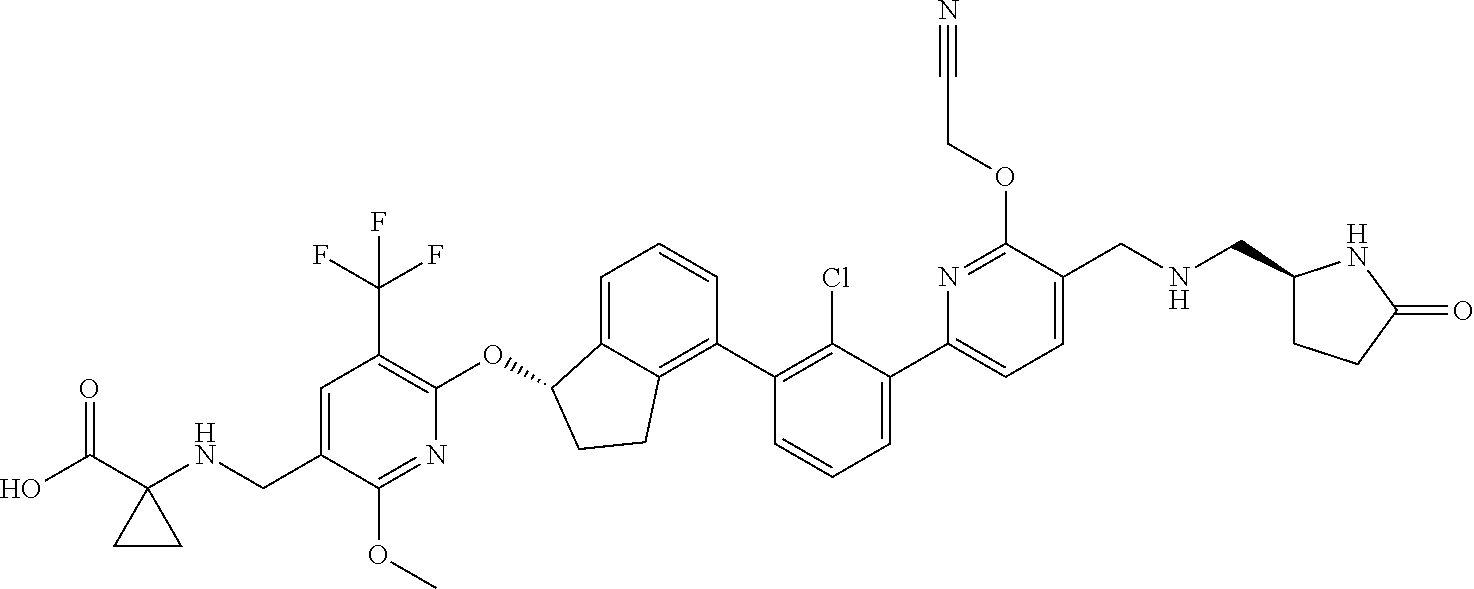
C1=C(C2=CC=CC(C3=C4C(=CC=C3)C(OC3=C(C(F)(F)F)C=C(CNC5(C(O)=O)CC5)C(OC)=N3)CC4)=C2Cl)N=C(OCC#N)C(CNCC2CCC(=O)N2)=C1
